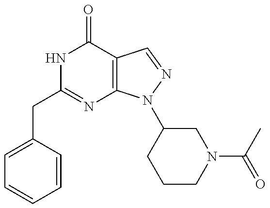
C(C1=NC2=C(C(=O)N1)C=NN2C1CCCN(C(=O)C)C1)C1=CC=CC=C1
